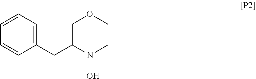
C(C1N(O)CCOC1)C1=CC=CC=C1
